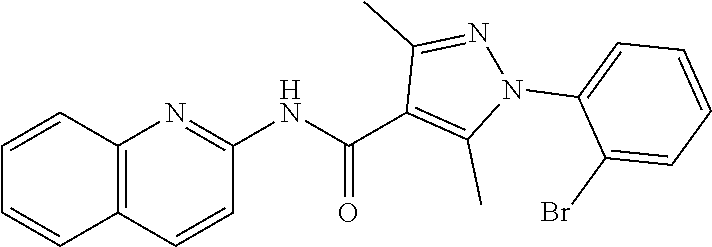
C1=CC2=C(C=C1)C=CC(NC(=O)C1=C(C)N(C3=CC=CC=C3Br)N=C1C)=N2
